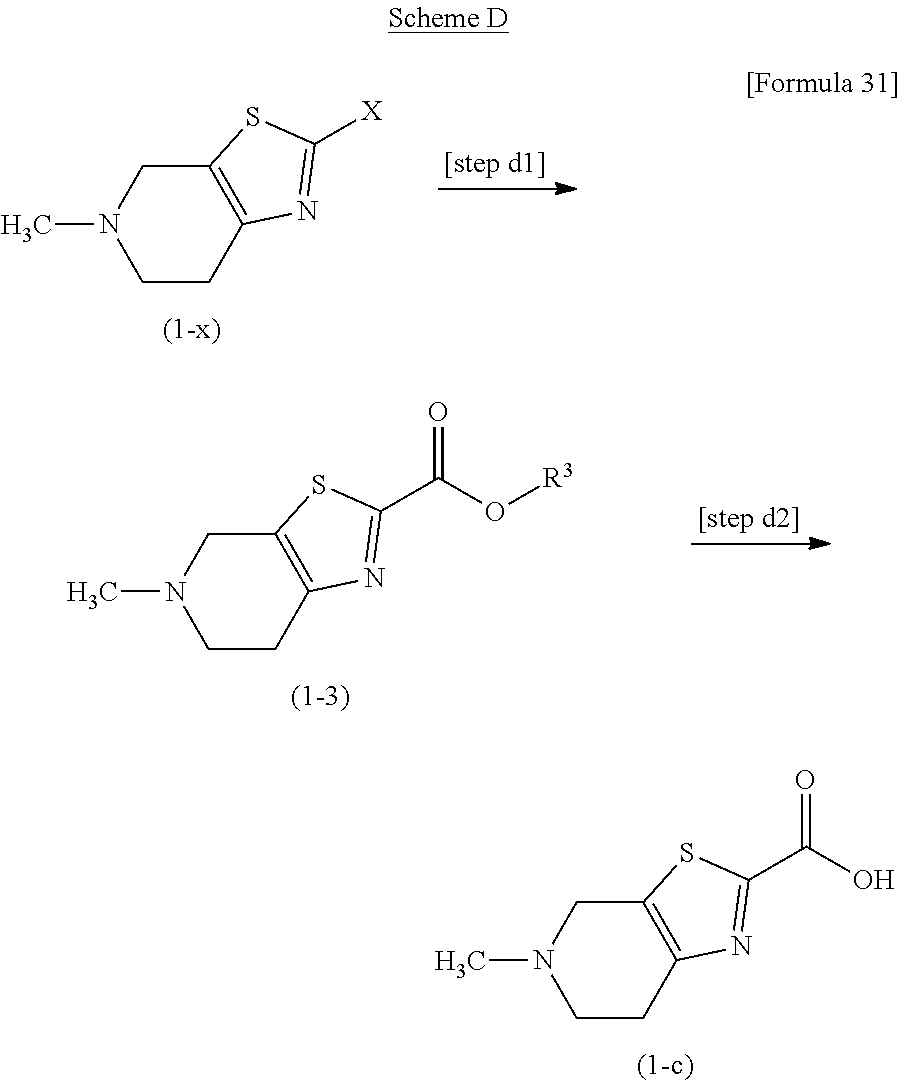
C1CC2=C(CN1C)SC([X])=N2.C1CC2=C(CN1C)SC(C(O[R3])=O)=N2.C1CC2=C(CN1C)SC(C(O)=O)=N2
